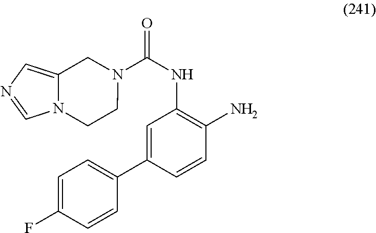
N1(C(NC2=C(N)C=CC(C3=CC=C(F)C=C3)=C2)=O)CC2=CN=CN2CC1
